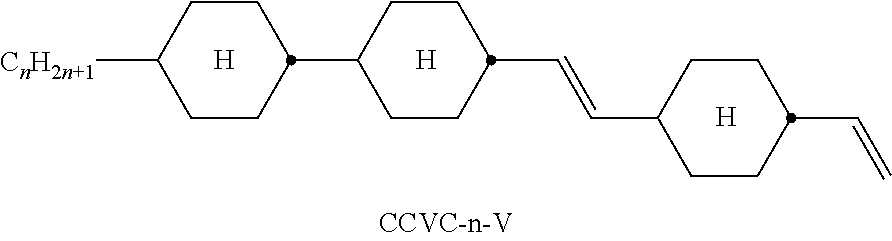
[H].[H].[H].C1CC(C2CCC([CnH2n+1])CC2)CCC1C=CC1CCC(C=C)CC1
